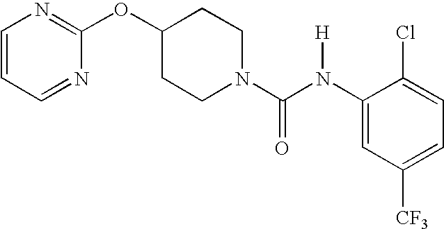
N1=C(OC2CCN(C(N(C3=CC([CF3])=CC=C3Cl)[H])=O)CC2)N=CC=C1
